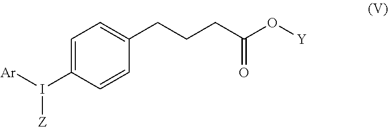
C1=C(I([Ar])[Z])C=CC(CCCC(O[Y])=O)=C1
